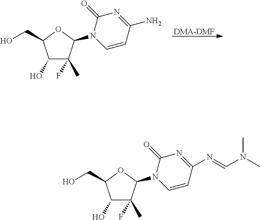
C1(O)C(F)(C)C(N2C=CC(N)=NC2=O)OC1CO.[DMA-DMF].C1(O)C(F)(C)C(N2C=CC(N=CN(C)C)=NC2=O)OC1CO
